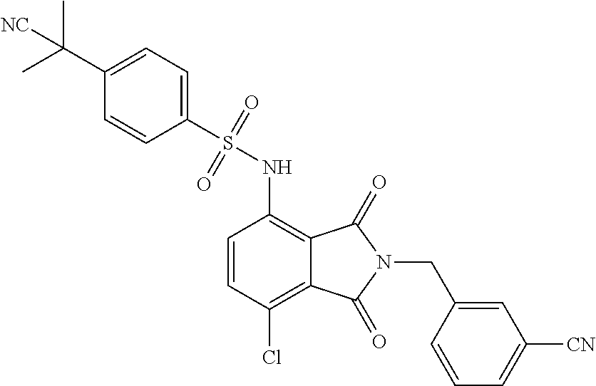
C1(C(C)(C)[NC])=CC=C(S(=O)(=O)NC2=C3C(=C(Cl)C=C2)C(=O)N(CC2=CC([CN])=CC=C2)C3=O)C=C1
